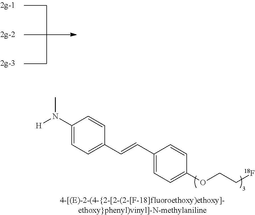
C1(N([H])C)=CC=C(C=CC2=CC=C(OCC[18F])C=C2)C=C1
